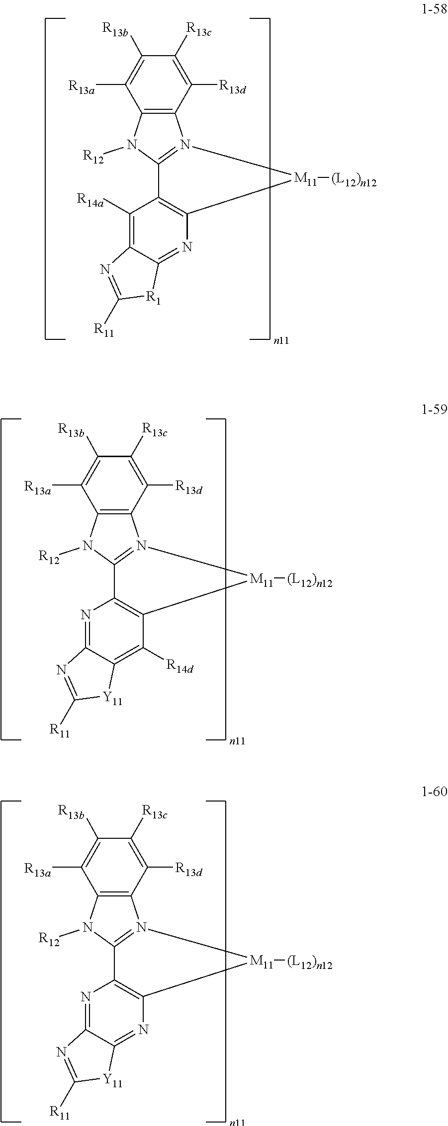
C12=C(N([R12])C3=N1[M11]([(L12)n12])C1=C3C([R14a])=C3C(=N1)[R1]C([R11])=N3)C([R13a])=C([R13b])C([R13c])=C2[R13d].C12=C(N([R12])C3=N1[M11]([(L12)n12])C1=C3N=C3C(=C1[R14d])[Y11]C([R11])=N3)C([R13a])=C([R13b])C([R13c])=C2[R13d].C12=C(N([R12])C3=N1[M11]([(L12)n12])C1=C3N=C3C(=N1)[Y11]C([R11])=N3)C([R13a])=C([R13b])C([R13c])=C2[R13d]
